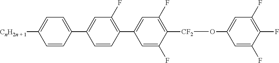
C1=CC(C2=CC(F)=C(C3=CC(F)=C([CF2]OC4=CC(F)=C(F)C(F)=C4)C(F)=C3)C=C2)=CC=C1[CnH2n + 1]
